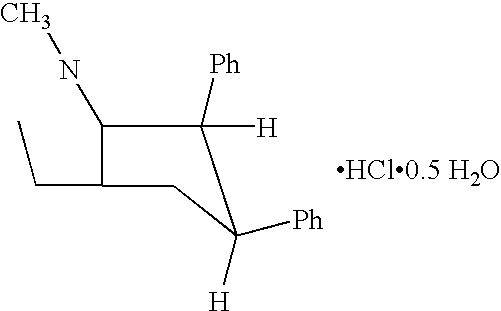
C1(NC)C([H])([Ph])C([H])([Ph])CC1CC
